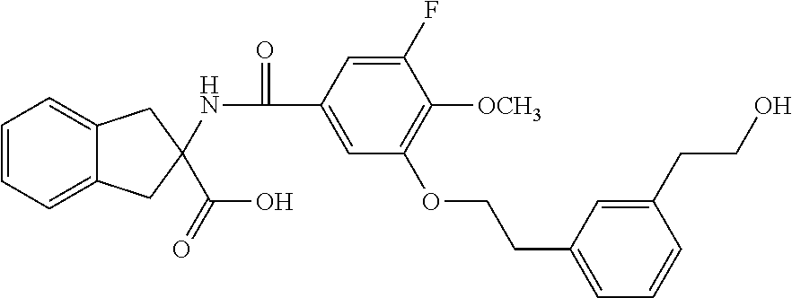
C12=CC=CC=C1CC(C(O)=O)(NC(=O)C1=CC(OCCC3=CC=CC(CCO)=C3)=C([OCH3])C(F)=C1)C2
